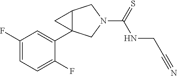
C1(F)=CC=C(F)C(C23C(C2)CN(C(=S)NCC#N)C3)=C1
